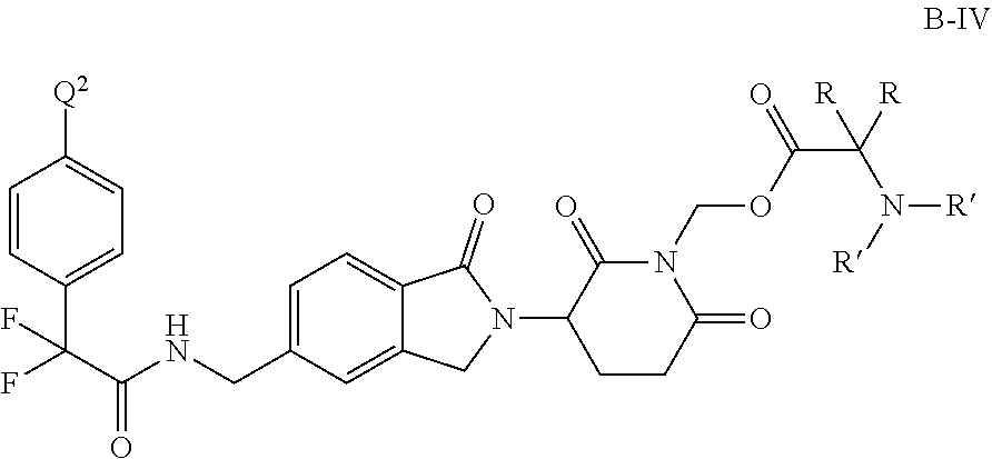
C1=C(CNC(C(C2=CC=C([Q2])C=C2)(F)F)=O)C=C2C(=C1)C(=O)N(C1C(=O)N(COC(C(N([R])[R])([R])[R])=O)C(=O)CC1)C2
